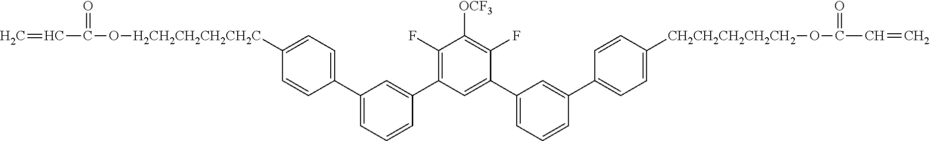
C1(F)=C(C2=CC(C3=CC=C([H2CH2CH2CH2CH2C]OC(C=C)=O)C=C3)=CC=C2)C=C(C2=CC=CC(C3=CC=C([CH2CH2CH2CH2CH2]OC(C=C)=O)C=C3)=C2)C(F)=C1[OCF3]
